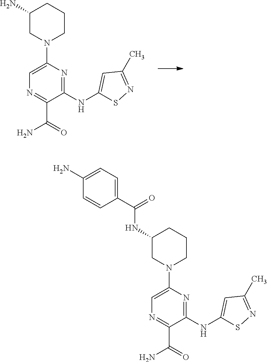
C1(NC2=CC(C)=NS2)=NC(N2CCCC(N)C2)=CN=C1C(N)=O.C1(NC2=CC(C)=NS2)=NC(N2CCCC(NC(C3=CC=C(N)C=C3)=O)C2)=CN=C1C(N)=O
